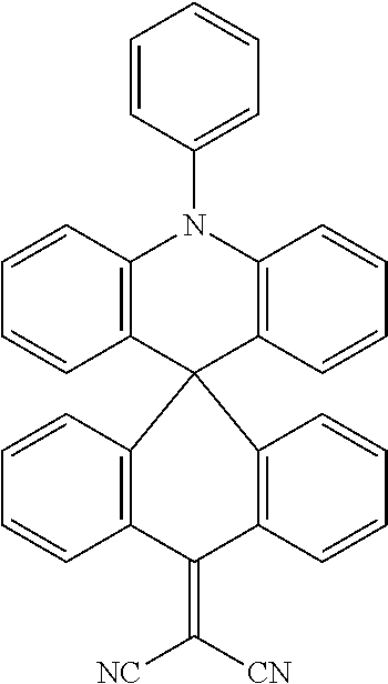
C12=C(C3(C4=C(N1C1=CC=CC=C1)C=CC=C4)C1=C(C(=C([CN])[NC])C4=C3C=CC=C4)C=CC=C1)C=CC=C2
